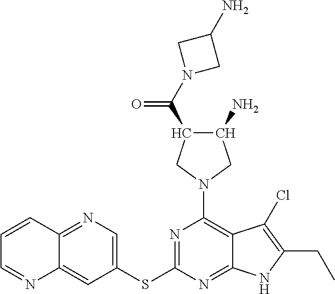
N1=C(SC2=CN=C3C(=C2)N=CC=C3)N=C2C(=C1N1CC(N)C(C(=O)N3CC(N)C3)C1)C(Cl)=C(CC)N2
